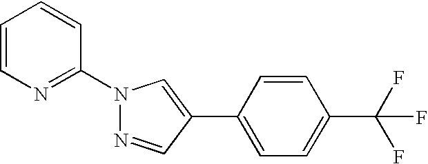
N1(C2=NC=CC=C2)N=CC(C2=CC=C(C(F)(F)F)C=C2)=C1
